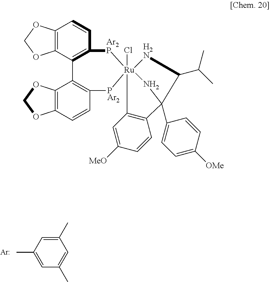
[Ar].CC1=CC(C)=CC(C)=C1.C12=C(C=CC3=C1C1=C(C=CC4=C1OCO4)[PAr2][Ru]14(Cl)([Ar2P]3)[H2N]C(C(C)C)C(C3=CC=C([OMe])C=C3)(N1)C1=C4C=C([MeO])C=C1)OCO2
